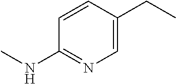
C1=C(CC)C=CC(NC)=N1
